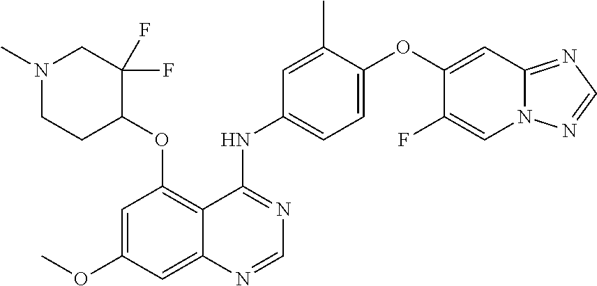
N1(C)CCC(OC2=C3C(=CC(OC)=C2)N=CN=C3NC2=CC=C(OC3=CC4=NC=NN4C=C3F)C(C)=C2)C(F)(F)C1
